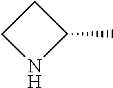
C1CNC1C
